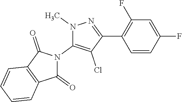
C1=C(F)C=CC(C2=NN(C)C(N3C(=O)C4=C(C3=O)C=CC=C4)=C2Cl)=C1F
